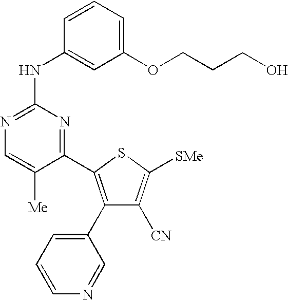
C1=CC(NC2=NC=C([Me])C(C3=C(C4=CC=CN=C4)C([CN])=C([SMe])S3)=N2)=CC(OCCCO)=C1
